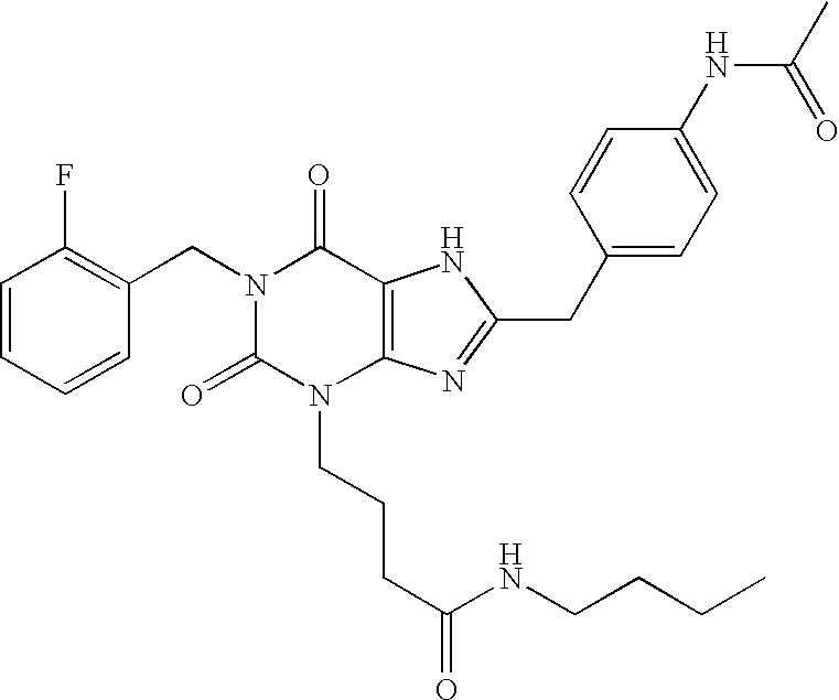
C1=CC=CC(CN2C(=O)N(CCCC(NCCCC)=O)C3=C(C2=O)NC(CC2=CC=C(NC(=O)C)C=C2)=N3)=C1F
